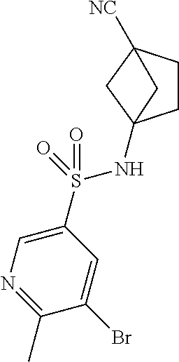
BrC1=CC(S(=O)(=O)NC23CCC([NC])(C2)C3)=CN=C1C
